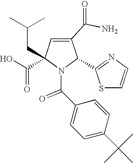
C1(C(N)=O)=CC(C(=O)O)(CC(C)C)N(C(C2=CC=C(C(C)(C)C)C=C2)=O)C1C1=NC=CS1
